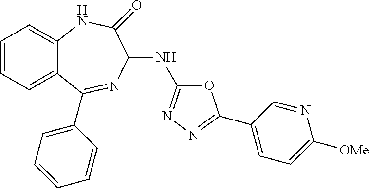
C1=CC=C2C(=C1)NC(=O)C(NC1=NN=C(C3=CC=C([OMe])N=C3)O1)N=C2C1=CC=CC=C1
